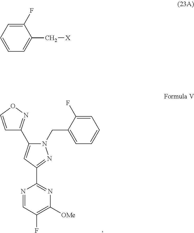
C1=CON=C1C1=CC(C2=NC([OMe])=C(F)C=N2)=NN1CC1=CC=CC=C1F.C1(F)=CC=CC=C1C[X]
